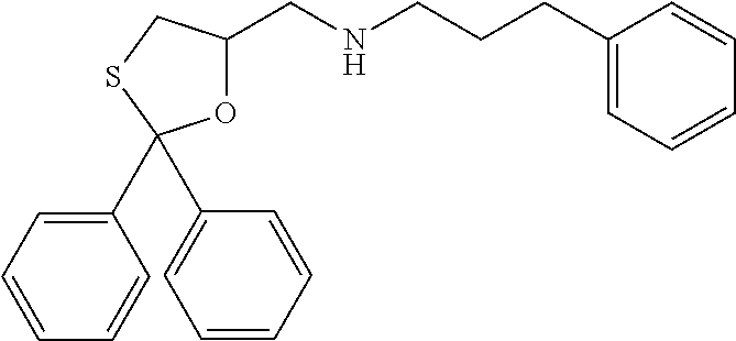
O1C(CNCCCC2=CC=CC=C2)CSC1(C1=CC=CC=C1)C1=CC=CC=C1
